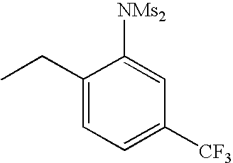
CCC1=CC=C([CF3])C=C1[NMs2]
